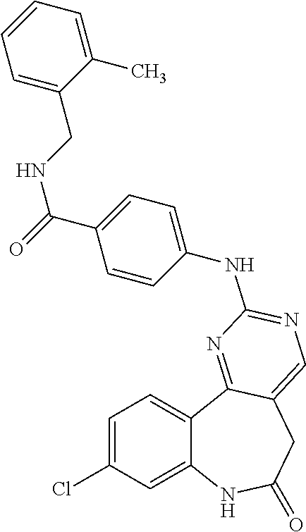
C1=C(Cl)C=C2C(=C1)C1=NC(NC3=CC=C(C(=O)NCC4=CC=CC=C4C)C=C3)=NC=C1CC(=O)N2
